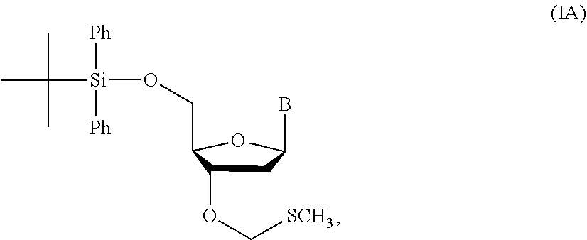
CC(C)(C)[Si]([Ph])([Ph])OCC1C(OC[SCH3])CC(B)O1
